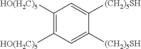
C1([HO(H2C)5])=C([HO(H2C)5])C=C([(CH2)5SH])C([(CH2)5SH])=C1
